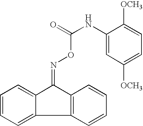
C1=CC=C2C(=C1)C(=NOC(NC1=CC([OCH3])=CC=C1[OCH3])=O)C1=C2C=CC=C1
